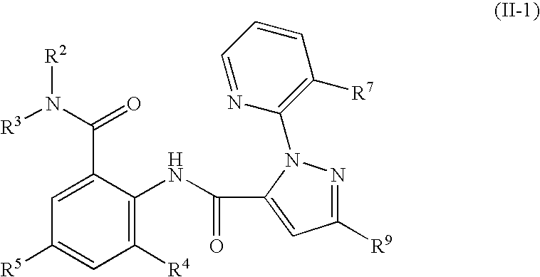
C1=C(C(N([R3])[R2])=O)C(NC(=O)C2=CC([R9])=NN2C2=C([R7])C=CC=N2)=C([R4])C=C1[R5]
